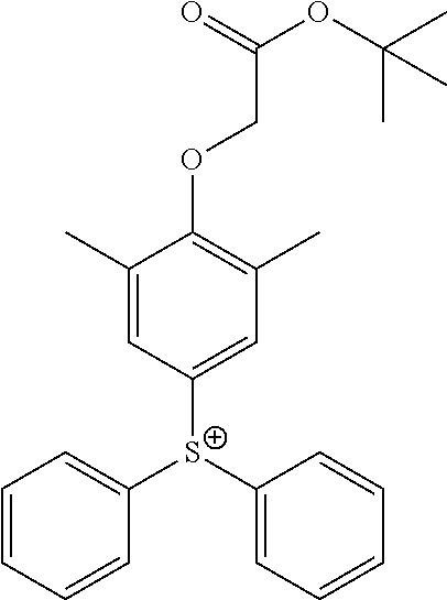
C1(C)=CC([S+](C2=CC=CC=C2)C2=CC=CC=C2)=CC(C)=C1OCC(OC(C)(C)C)=O
